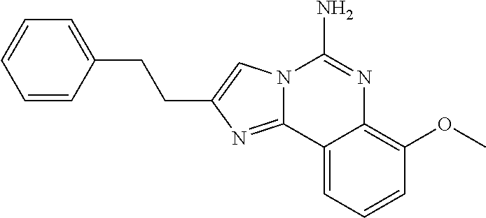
C(C1=CN2C(=N1)C1=CC=CC(OC)=C1N=C2N)CC1=CC=CC=C1
